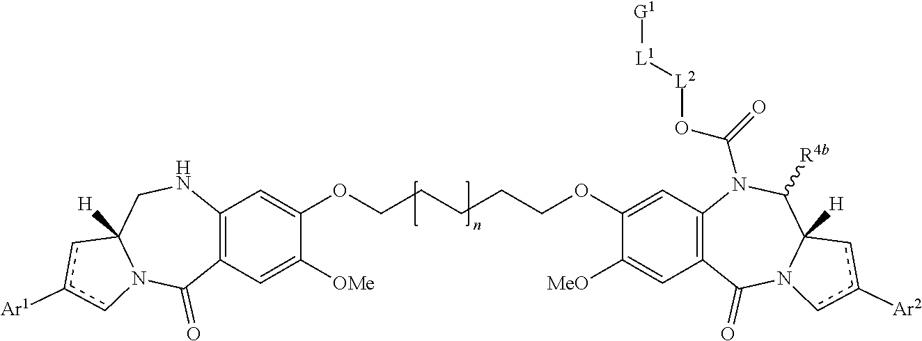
C12=C(C=C([OMe])C(OCCCCCOC3=CC4=C(C=C3[MeO])C(=O)N3C([H])(C([R4b])N4C(=O)O[L2][L1][G1])cc([Ar2])c3)=C1)C(=O)N1C([H])(CN2)cc([Ar1])c1
